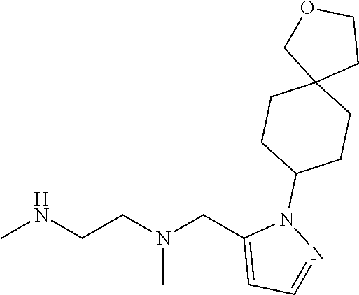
CNCCN(CC1=CC=NN1C1CCC2(CC1)CCOC2)C
